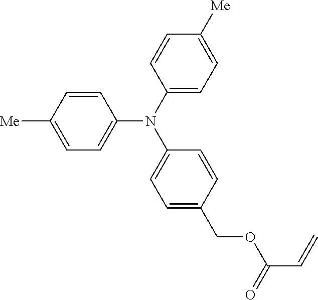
C1=C([Me])C=CC(N(C2=CC=C(COC(=O)C=C)C=C2)C2=CC=C([Me])C=C2)=C1
